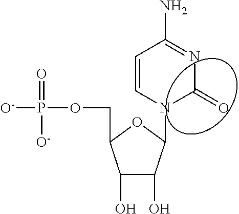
C1(O)C(O)c(n2C(=O)N=C(N)C=C2)OC1COP([O-])(=O)[O-]
